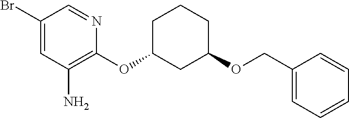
C1(COC2CCCC(OC3=C(N)C=C(Br)C=N3)C2)=CC=CC=C1
